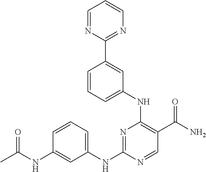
CC(NC1=CC(NC2=NC(NC3=CC=CC(C4=NC=CC=N4)=C3)=C(C(N)=O)C=N2)=CC=C1)=O
